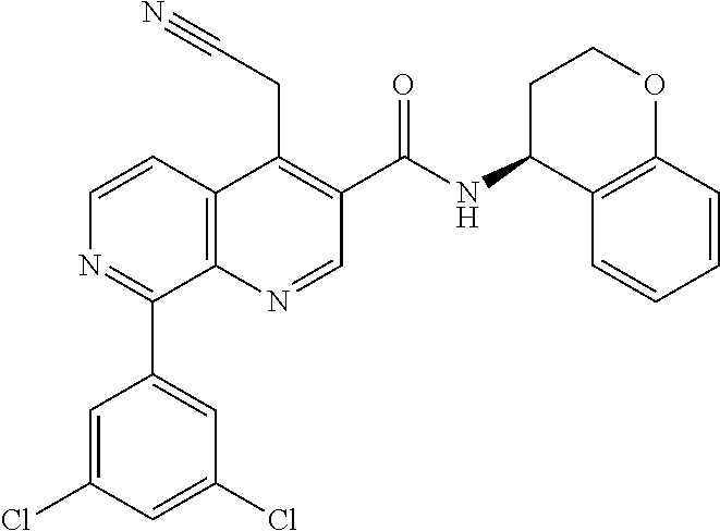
C12=C(N=CC(C(=O)NC3C4=C(OCC3)C=CC=C4)=C1CC#N)C(C1=CC(Cl)=CC(Cl)=C1)=NC=C2
